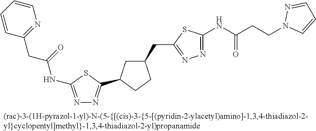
C(C(NC1=NN=C(CC2CC(C3=NN=C(NC(CC4=NC=CC=C4)=O)S3)CC2)S1)=O)CN1C=CC=N1
